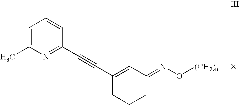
C1=C(C)N=C(C#CC2=CC(=NO[(CH2)n][X])CCC2)C=C1
